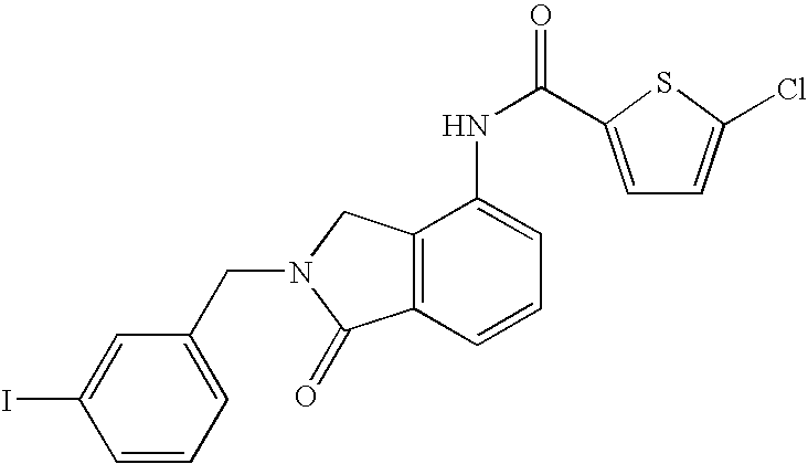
C1=CC=C(CN2CC3=C(C2=O)C=CC=C3NC(=O)C2=CC=C(Cl)S2)C=C1I
